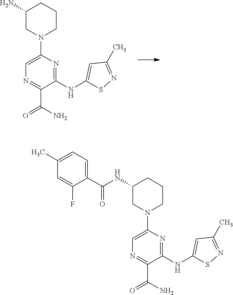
C1(NC2=CC(C)=NS2)=NC(N2CCCC(N)C2)=CN=C1C(N)=O.C1(NC2=CC(C)=NS2)=NC(N2CCCC(NC(C3=CC=C(C)C=C3F)=O)C2)=CN=C1C(N)=O
